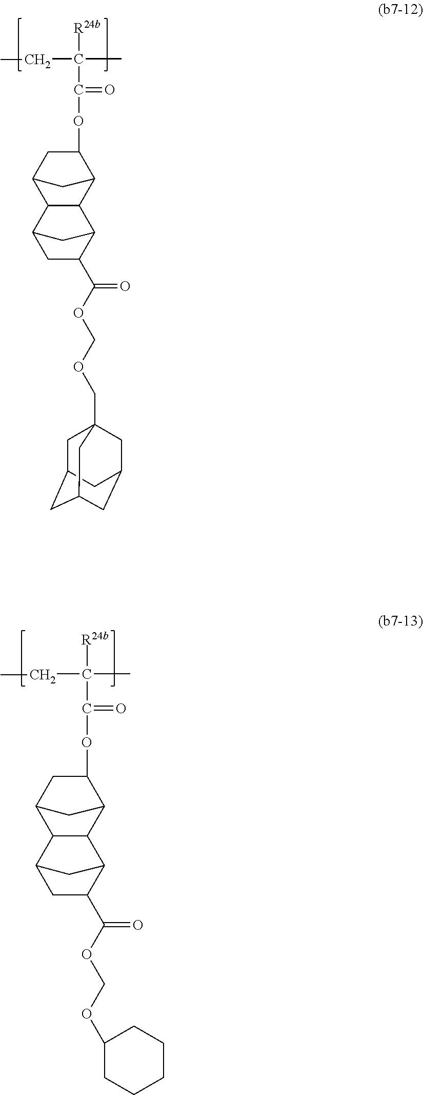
C1C(C(OCOC2CCCCC2)=O)C2CC1C1C2C2C(OC(=O)C(C)(CC)[R24b])CC1C2.C1C(C(OCOCC23CC4CC(CC(C2)C4)C3)=O)C2CC1C1C2C2C(OC(=O)C(C)(CC)[R24b])CC1C2
